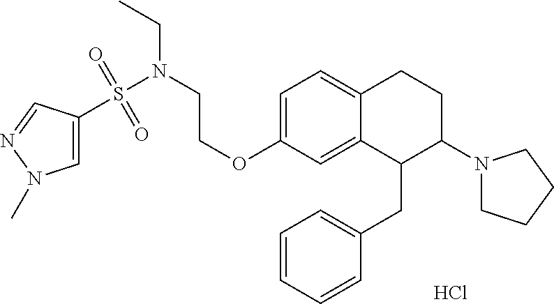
C1=C(OCCN(CC)S(C2=CN(C)N=C2)(=O)=O)C=C2C(=C1)CCC(N1CCCC1)C2CC1=CC=CC=C1.Cl
